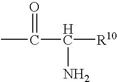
CC(C([R10])N)=O
